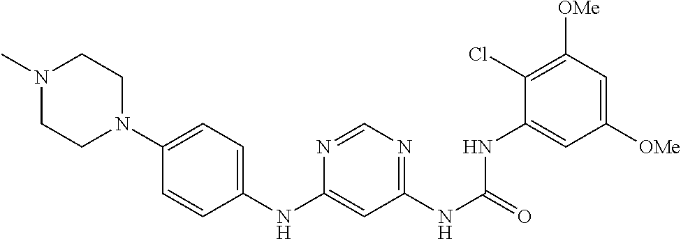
C1(Cl)=C([OMe])C=C([OMe])C=C1NC(NC1=NC=NC(NC2=CC=C(N3CCN(C)CC3)C=C2)=C1)=O
